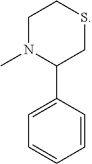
C1N(C)C(C2=CC=CC=C2)CSC1
